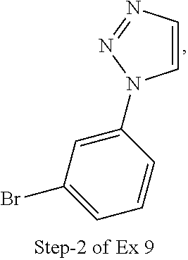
C1(N2C=CN=N2)=CC(Br)=CC=C1
